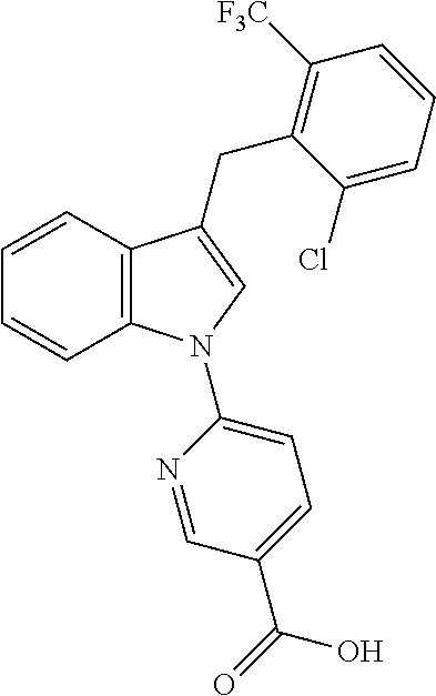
C1=CC2=C(C=C1)N(C1=CC=C(C(=O)O)C=N1)C=C2CC1=C([F3C])C=CC=C1Cl
